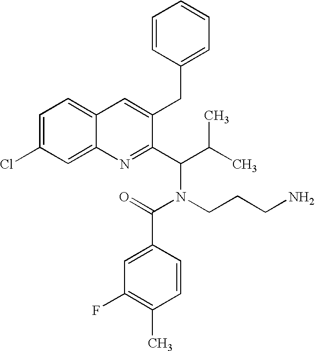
C12=CC(Cl)=CC=C1C=C(CC1=CC=CC=C1)C(C(C(C)C)N(CCCN)C(=O)C1=CC(F)=C(C)C=C1)=N2
